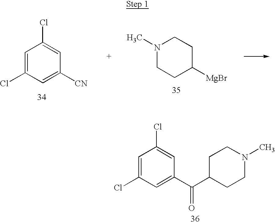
C1=C(Cl)C=C([CN])C=C1Cl.N1(C)CCC([MgBr])CC1.C1=C(Cl)C=C(C(C2CCN(C)CC2)=O)C=C1Cl
